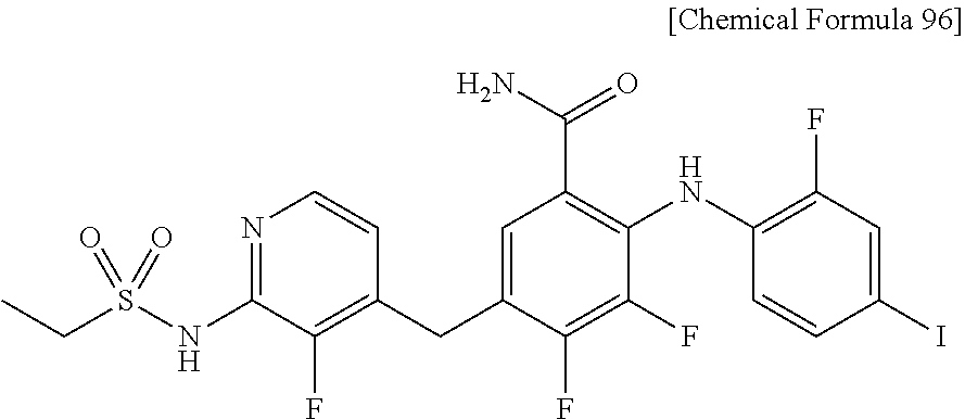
S(=O)(NC1=NC=CC(CC2=CC(C(N)=O)=C(NC3=C(F)C=C(I)C=C3)C(F)=C2F)=C1F)(CC)=O
